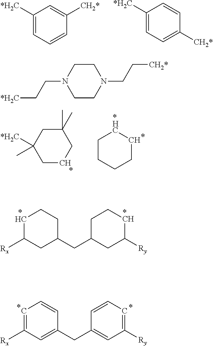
C1([*H2C])=CC=CC([CH2*])=C1.C1([*H2C])=CC=C([CH2*])C=C1.C1C([Rx])CC(CC2CC([Ry])[*CH]CC2)CC1.C1=C([Rx])C=C(CC2=CC([Ry])=CC=C2)C=C1.C1(C)(C)CC([*H2C])(C)CCC1.C1CCCC[*HC]1.C1CN(CC[*H2C])CCN1CC[CH2*]
